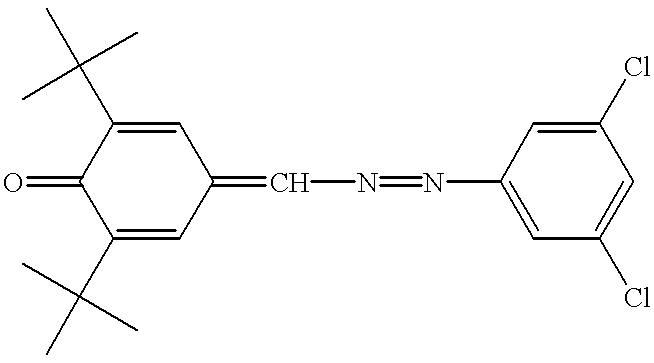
C1(C(C)(C)C)=CC(=CN=NC2=CC(Cl)=CC(Cl)=C2)C=C(C(C)(C)C)C1=O
